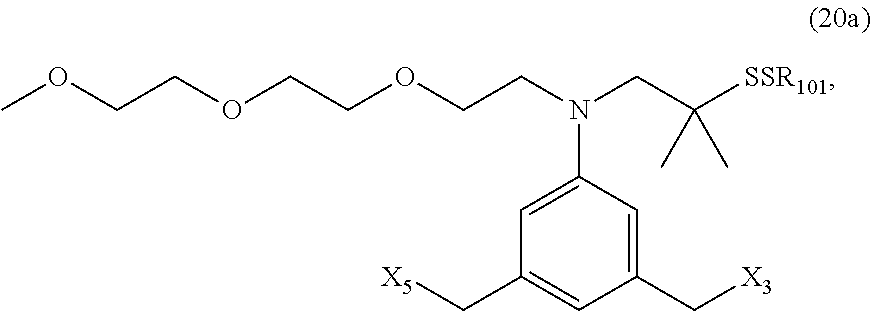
[X3]CC1=CC(N(CCOCCOCCOC)CC([SSR101])(C)C)=CC(C[X5])=C1
